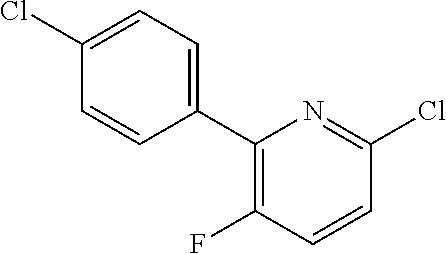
C1(C2=CC=C(Cl)C=C2)=C(F)C=CC(Cl)=N1
